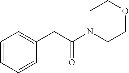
C1=CC=CC(CC(N2CCOCC2)=O)=C1
